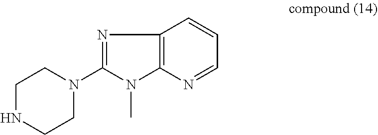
N1=C(N2CCNCC2)N(C)C2=C1C=CC=N2
